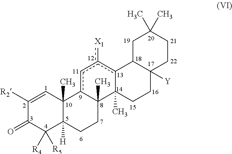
C1([R2])=CC2(C)C([H])(C([R4])([R5])C1=O)CCC1(C)c2cc([X1])c2C1(C)CCC1([Y])C2CC(C)(C)CC1
